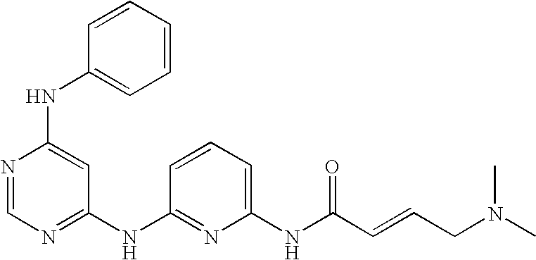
N(C1=CC(NC2=NC(NC(C=CCN(C)C)=O)=CC=C2)=NC=N1)C1=CC=CC=C1
